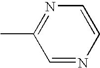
C1=NC=CN=C1C
